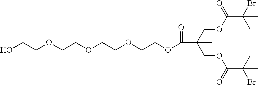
C(OC(C(C)(Br)C)=O)C(COC(C(C)(Br)C)=O)(C)C(=O)OCCOCCOCCOCCO
